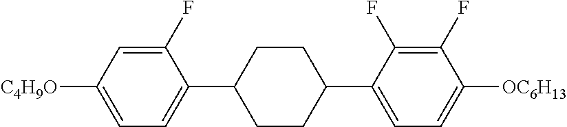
C1(F)=CC([C4H9O])=CC=C1C1CCC(C2=CC=C([OC6H13])C(F)=C2F)CC1
